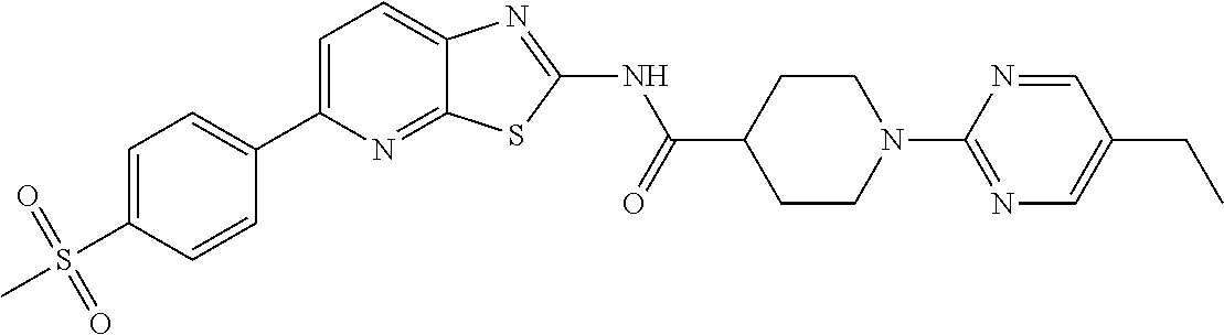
C1=C(C2=CC=C(S(=O)(=O)C)C=C2)N=C2C(=C1)N=C(NC(C1CCN(C3=NC=C(CC)C=N3)CC1)=O)S2
